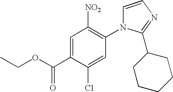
C1=C(C(OCC)=O)C(Cl)=CC(N2C=CN=C2C2CCCCC2)=C1[NO2]
